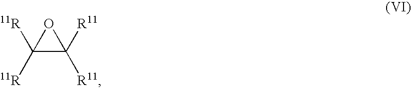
C1([11R])([11R])C([R11])([R11])O1
